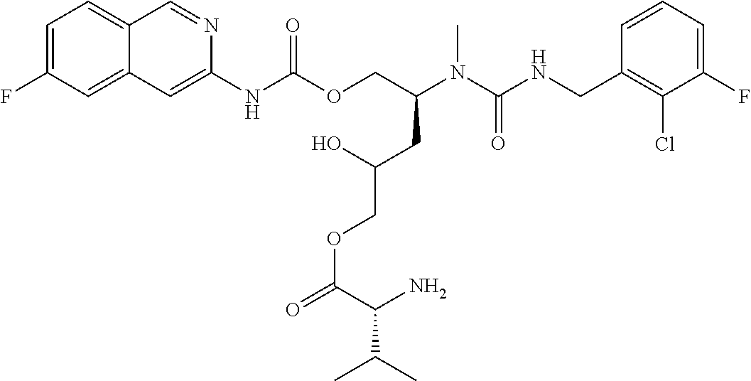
C1=CC(CNC(N(C(COC(NC2=CC3=CC(F)=CC=C3C=N2)=O)CC(COC(=O)C(N)C(C)C)O)C)=O)=C(Cl)C(F)=C1
